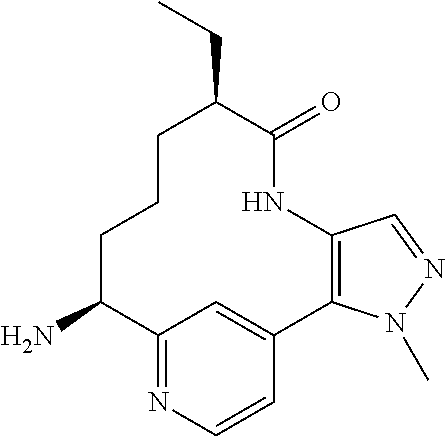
C12=NC=CC(=C1)C1=C(NC(=O)C(CC)CCCC2N)C=NN1C
